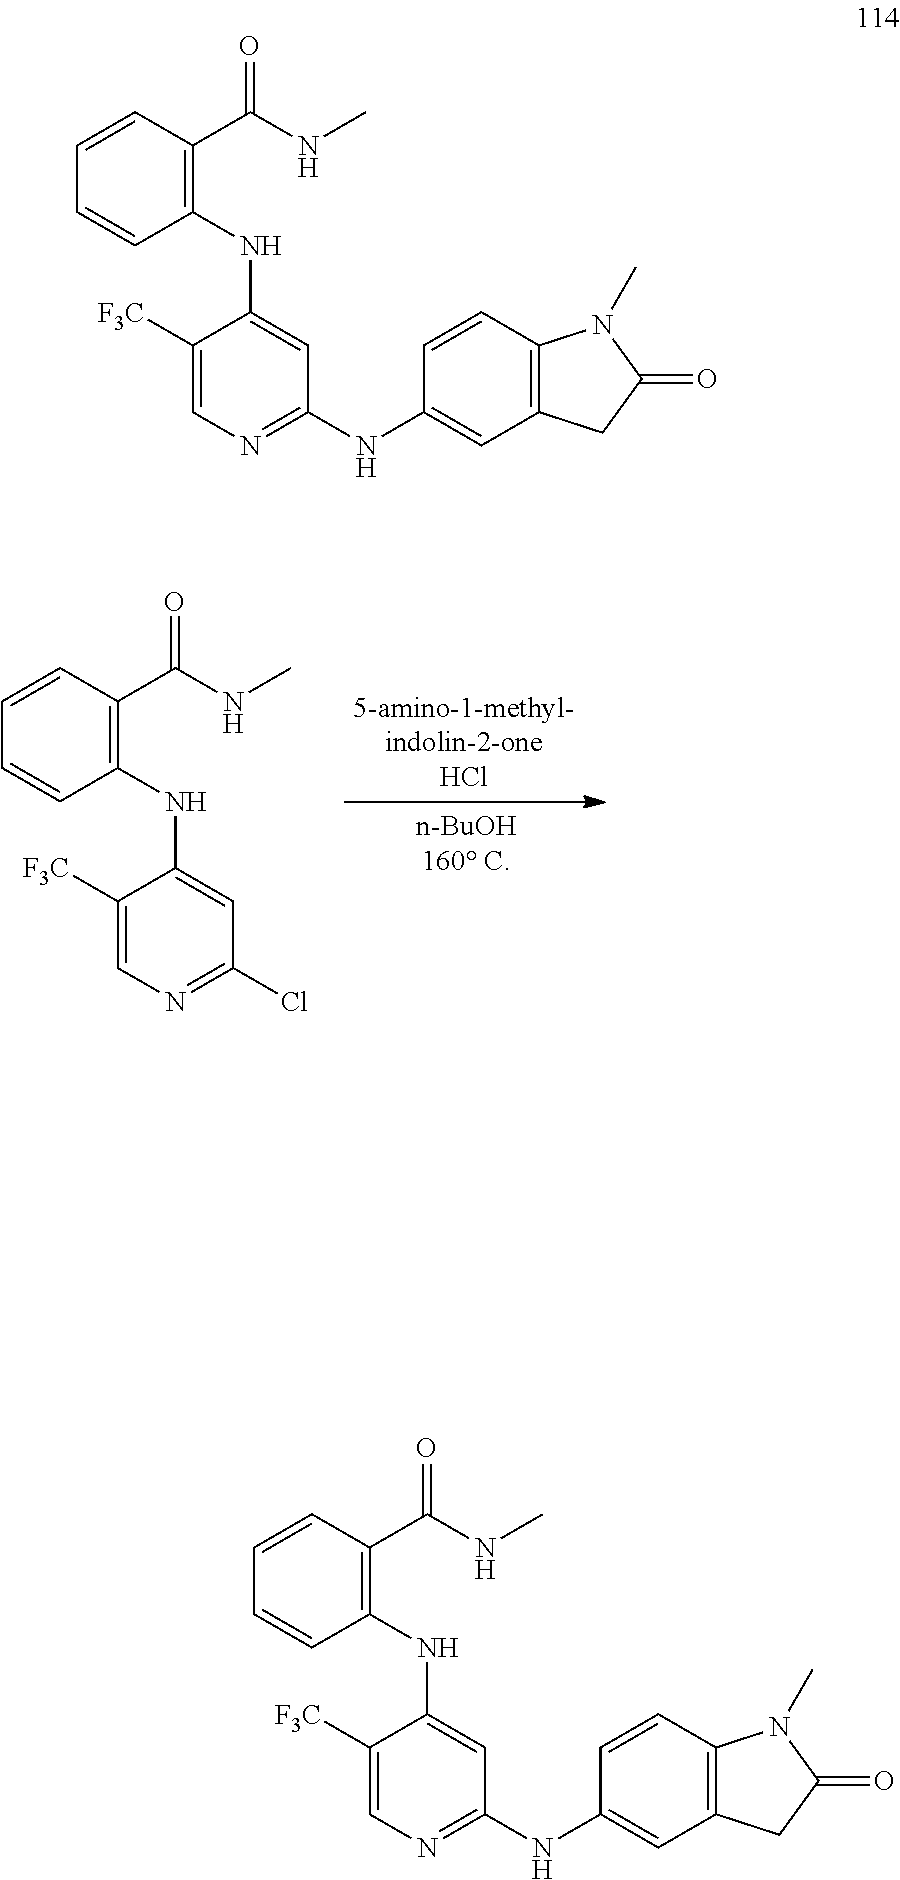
C1([F3C])=CN=C(Cl)C=C1NC1=C(C(NC)=O)C=CC=C1.C1([F3C])=CN=C(NC2=CC3=C(C=C2)N(C)C(=O)C3)C=C1NC1=C(C(NC)=O)C=CC=C1.C1([F3C])=CN=C(NC2=CC3=C(C=C2)N(C)C(=O)C3)C=C1NC1=C(C(NC)=O)C=CC=C1
